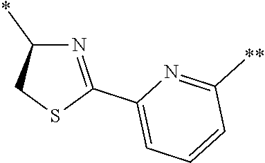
N1=C(C2=CC=CC([**])=N2)SCC1*
